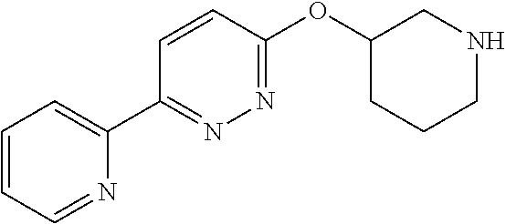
C1=CC=NC(C2=NN=C(OC3CCCNC3)C=C2)=C1
